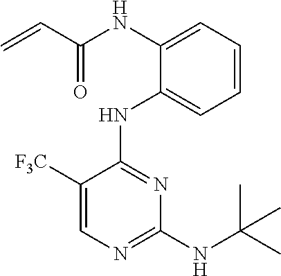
N(C1=CC=CC=C1NC1=NC(NC(C)(C)C)=NC=C1[F3C])C(C=C)=O
